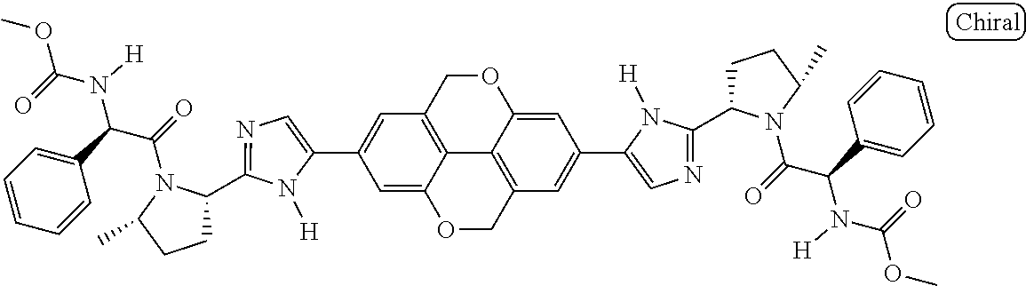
C1(C2=CC3=C4C(=C2)OCC2=C4C(=CC(C4=CN=C(C5CCC(C)N5C(=O)C(C5=CC=CC=C5)N(C(=O)OC)[H])N4[H])=C2)OC3)=CN=C(C2CCC(C)N2C(=O)C(C2=CC=CC=C2)N(C(=O)OC)[H])N1[H]
